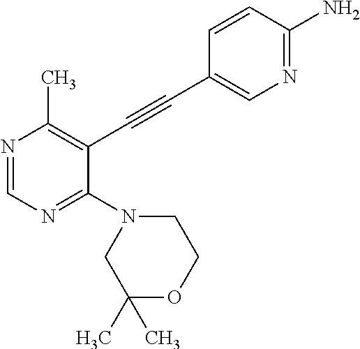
N1=CN=C(N2CC(C)(C)OCC2)C(C#CC2=CN=C(N)C=C2)=C1C
